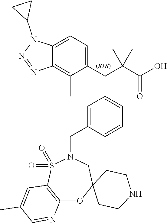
C1=C(CN2S(=O)(=O)C3=C(OC4(C2)CCNCC4)N=CC(C)=C3)C(C)=CC=C1C(C1=CC=C2C(=C1C)N=NN2C1CC1)C(C(O)=O)(C)C
